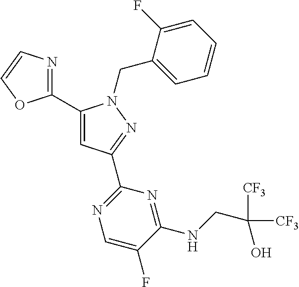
C1(C2=CC(C3=NC=C(F)C(NCC([CF3])([CF3])O)=N3)=NN2CC2=CC=CC=C2F)=NC=CO1
